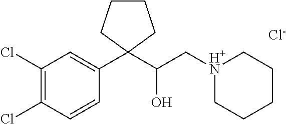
[Cl-].C1(Cl)=C(Cl)C=CC(C2(C(C[H+N]3CCCCC3)O)CCCC2)=C1
